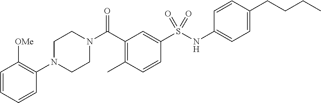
C1=CC=CC(N2CCN(C(C3=C(C)C=CC(S(NC4=CC=C(CCCC)C=C4)(=O)=O)=C3)=O)CC2)=C1[OMe]
